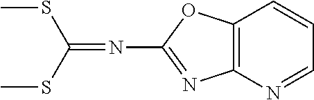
S(C)C(SC)=NC1=NC2=C(O1)C=CC=N2
